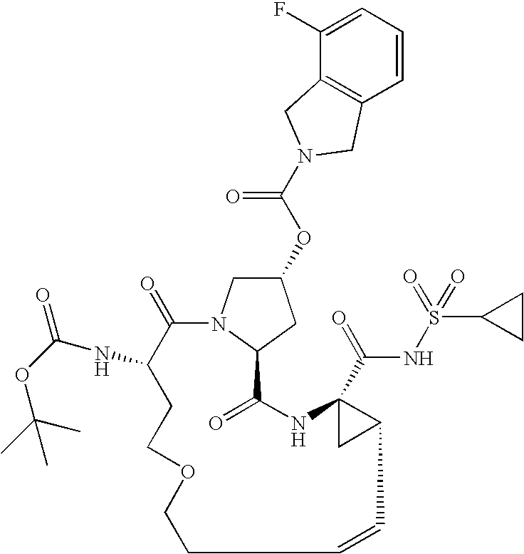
C1(=O)C(NC(=O)OC(C)(C)C)CCOCCC=CC2C(C(=O)NS(=O)(C3CC3)=O)(NC(=O)C3N1CC(OC(N1CC4=C(C=CC=C4F)C1)=O)C3)C2
